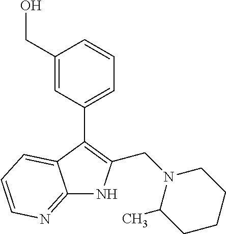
C12=NC=CC=C1C(C1=CC=CC(CO)=C1)=C(CN1C(C)CCCC1)N2
